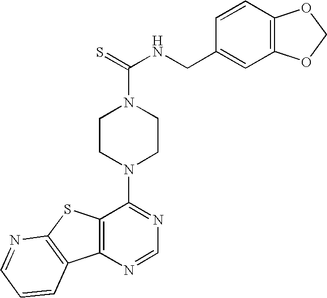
C12=C(N=CN=C1N1CCN(C(=S)NCC3=CC4=C(C=C3)OCO4)CC1)C1=C(S2)N=CC=C1
